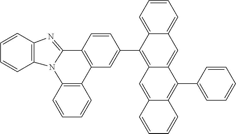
C1=CC2=C(C=C1)N1C(=NC3=C1C=CC=C3)C1=C2C=C(C2=C3C(=CC4=CC=CC=C24)C(C2=CC=CC=C2)=C2C(=C3)C=CC=C2)C=C1
